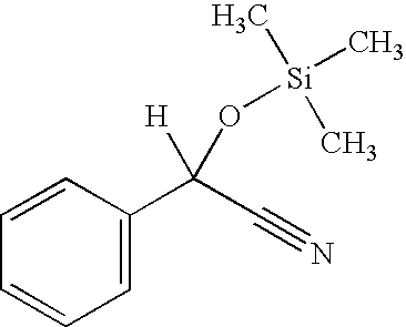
C1=CC=CC=C1C(C#N)([H])O[Si](C)(C)C
